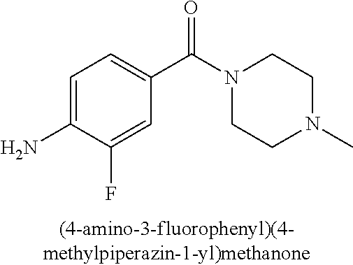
C1=C(F)C(N)=CC=C1C(=O)N1CCN(C)CC1
